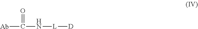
[Ab]C(N[L][D])=O
